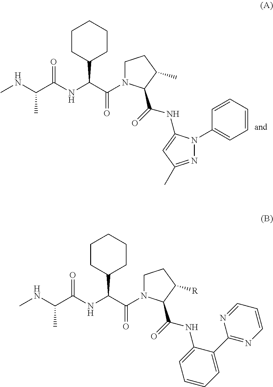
N(C(C(NC(C(N1CCC(C)C1C(=O)NC1=CC(C)=NN1C1=CC=CC=C1)=O)C1CCCCC1)=O)C)C.N(C(C(NC(C(N1CCC([R])C1C(=O)NC1=CC=CC=C1C1=NC=CC=N1)=O)C1CCCCC1)=O)C)C
